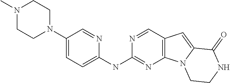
C12=C(C=NC(NC3=CC=C(N4CCN(C)CC4)C=N3)=N1)C=C1N2CCNC1=O
